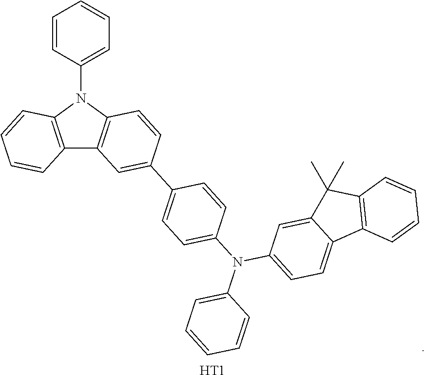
C12=C(N(C3=CC=CC=C3)C3=C1C=C(C1=CC=C(N(C4=CC=C5C(=C4)C(C)(C)C4=C5C=CC=C4)C4=CC=CC=C4)C=C1)C=C3)C=CC=C2.[HT1]
